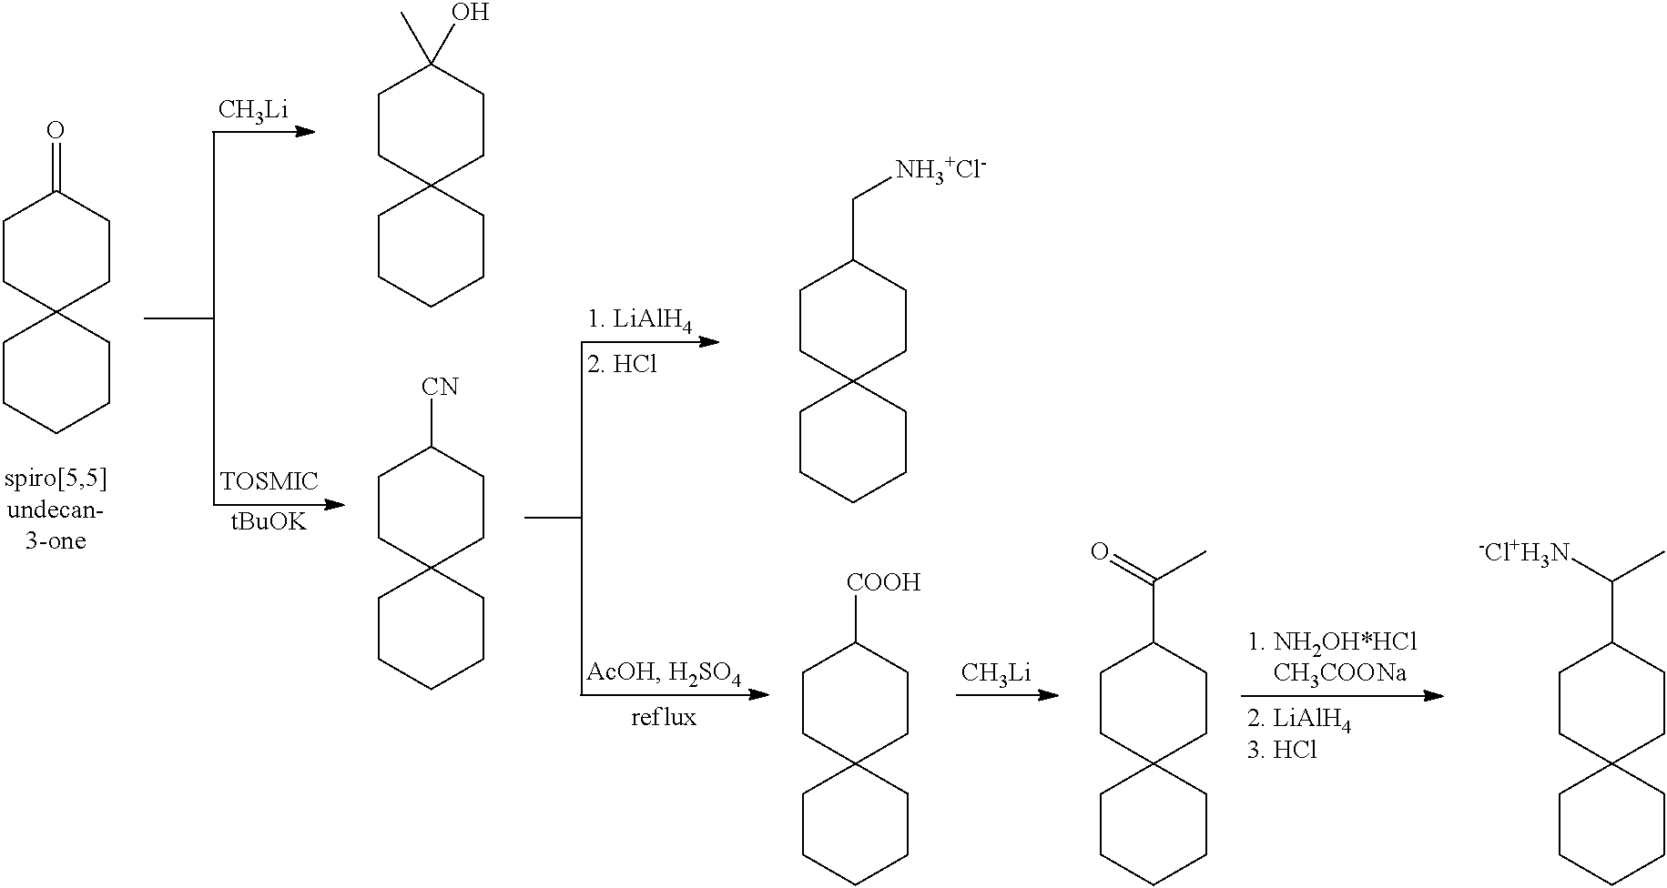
C1CC2(CCC1=O)CCCCC2.[CH3Li].[tBuOK].[CH3Li].C1CC2(CCC1(C)O)CCCCC2.C1CC2(CCC1[CN])CCCCC2.C1CC2(CCC1C[NH3+Cl-])CCCCC2.C1CC2(CCC1[COOH])CCCCC2.C1CC2(CCC1C(=O)C)CCCCC2.C1CC2(CCC1C([-Cl+H3N])C)CCCCC2
